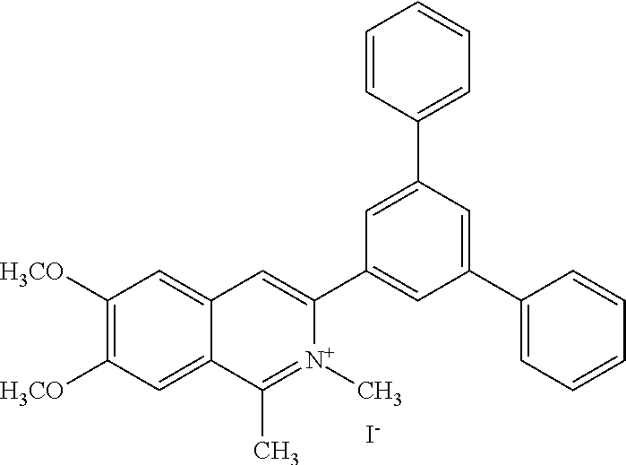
C1([H3CO])=C([H3CO])C=C2C(=C1)C=C(C1=CC(C3=CC=CC=C3)=CC(C3=CC=CC=C3)=C1)[N+](C)=C2C.[I-]
